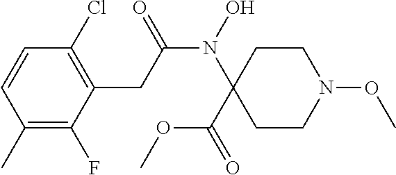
N(C(CC1=C(Cl)C=CC(C)=C1F)=O)(C1(C(OC)=O)CCN(OC)CC1)O
